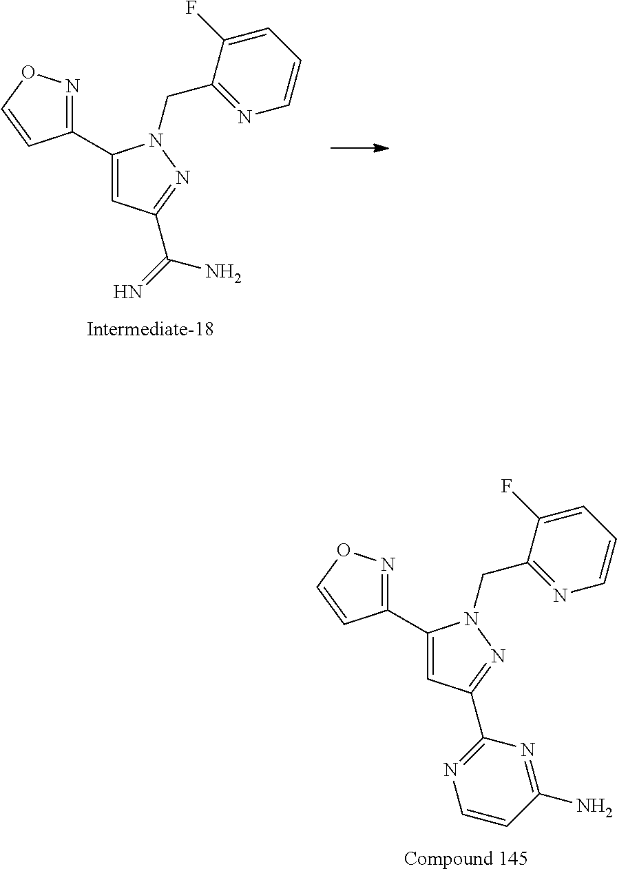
C1(C2=CC(C3=NC=CC(N)=N3)=NN2CC2=NC=CC=C2F)=NOC=C1.C1(C2=CC(C(=N)N)=NN2CC2=NC=CC=C2F)=NOC=C1
